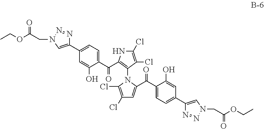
C1(C2=CC=C(C(=O)C3=C(N4C(Cl)=C(Cl)C=C4C(=O)C4=CC=C(C5=CN(CC(OCC)=O)N=N5)C=C4O)C(Cl)=C(Cl)N3)C(O)=C2)=CN(CC(OCC)=O)N=N1
